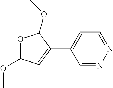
C1=NN=CC=C1C1=CC(OC)OC1OC
